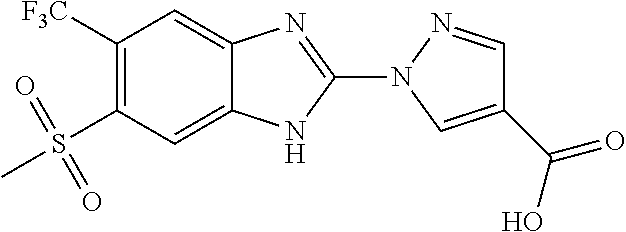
C1=C2C(=CC([F3C])=C1S(=O)(C)=O)N=C(N1C=C(C(O)=O)C=N1)N2
